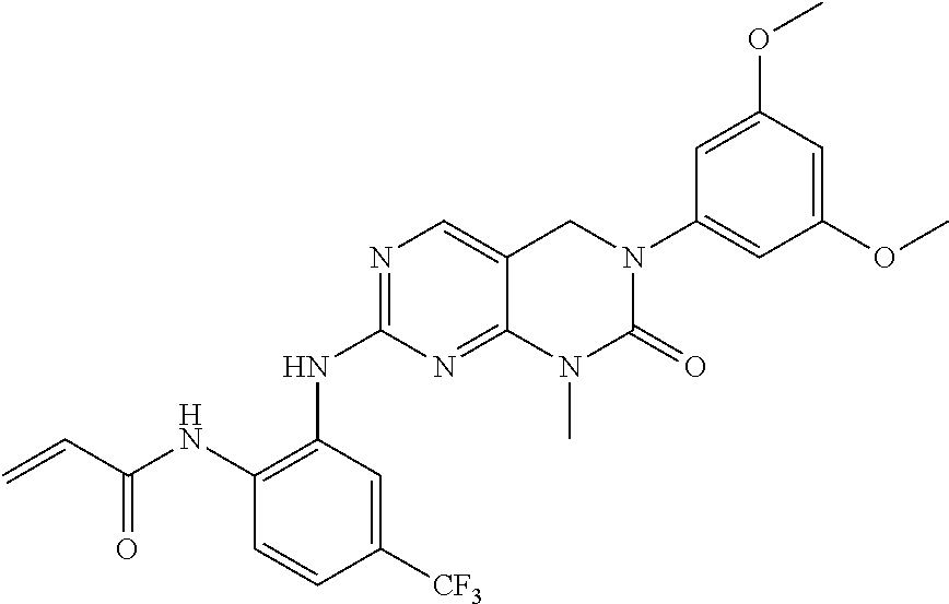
C1(NC(=O)C=C)=C(NC2=NC=C3C(=N2)N(C)C(=O)N(C2=CC(OC)=CC(OC)=C2)C3)C=C([CF3])C=C1
